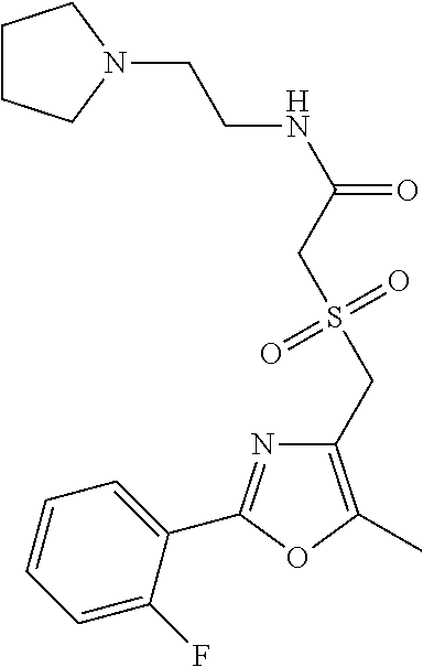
C1=CC=C(F)C(C2=NC(CS(CC(NCCN3CCCC3)=O)(=O)=O)=C(C)O2)=C1
